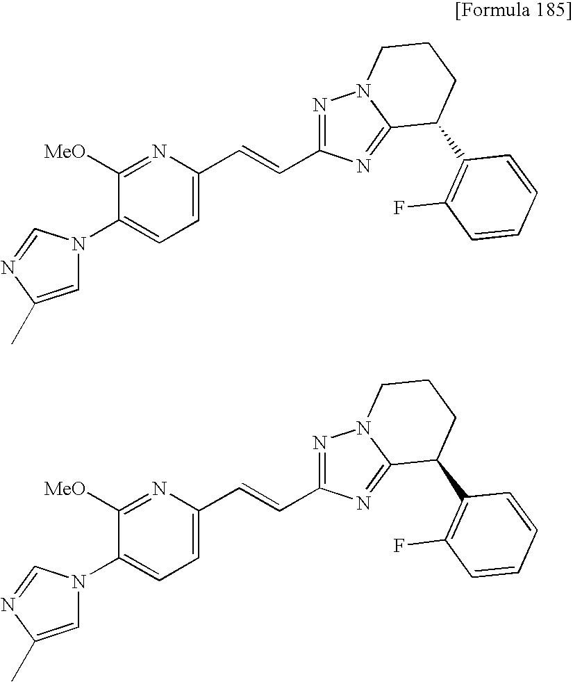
N1(C2=CC=C(C=CC3=NN4C(=N3)C(C3=C(F)C=CC=C3)CCC4)N=C2[MeO])C=C(C)N=C1.N1(C2=CC=C(C=CC3=NN4C(=N3)C(C3=C(F)C=CC=C3)CCC4)N=C2[MeO])C=C(C)N=C1
